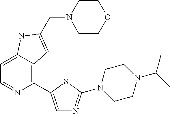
C1(C2=CN=C(N3CCN(C(C)C)CC3)S2)=C2C(=CC=N1)NC(CN1CCOCC1)=C2
